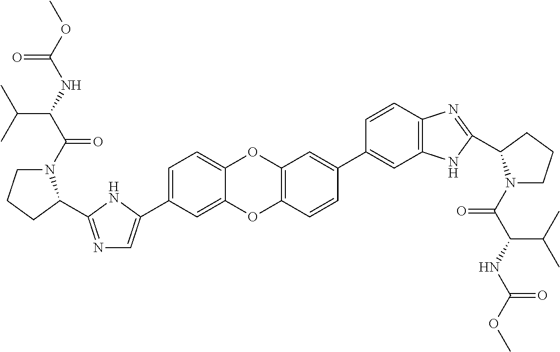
C1(C2=CN=C(C3N(C(=O)C(C(C)C)NC(=O)OC)CCC3)N2)=CC=C2OC3=C(C=CC(C4=CC5=C(C=C4)N=C(C4N(C(=O)C(NC(=O)OC)C(C)C)CCC4)N5)=C3)OC2=C1
